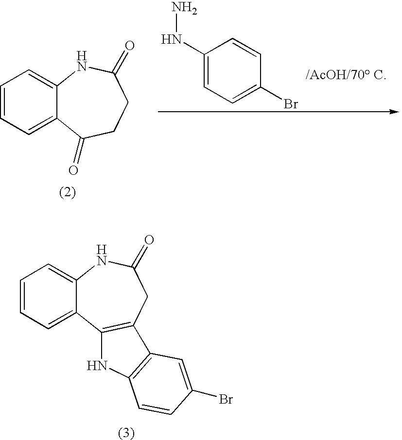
C12=CC=CC=C1C(=O)CCC(=O)N2.C1(NN)=CC=C(Br)C=C1.C1=CC=C2C(=C1)NC(=O)CC1=C2NC2=C1C=C(Br)C=C2
